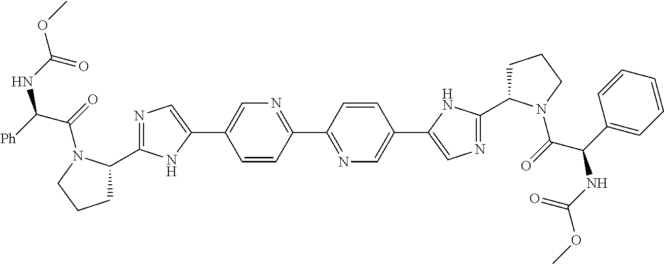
C1=CC(C2=NC=C(C3=CN=C(C4CCCN4C(C(NC(=O)OC)C4=CC=CC=C4)=O)N3)C=C2)=NC=C1C1=CN=C(C2CCCN2C(C([Ph])NC(OC)=O)=O)N1
